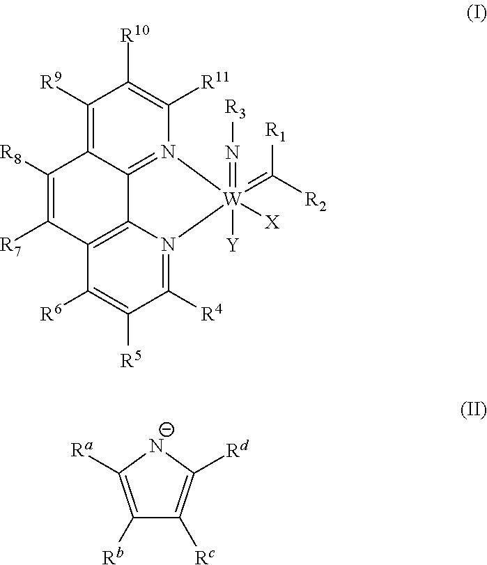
C1([R9])=C2C3=N(C([R11])=C1[R10])[W](=C([R2])[R1])(=N[R3])([Y])([X])N1=C([R4])C([R5])=C([R6])C(=C31)C([R7])=C2[R8].C1([Rb])=C([Ra])[N-]C([Rd])=C1[Rc]
